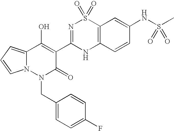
C12=CC=CN1N(CC1=CC=C(F)C=C1)C(=O)C(C1=NS(=O)(=O)C3=C(N1)C=CC(NS(=O)(C)=O)=C3)=C2O
